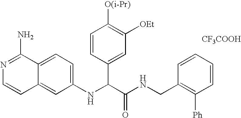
C1(NC(C(NCC2=C([Ph])C=CC=C2)=O)C2=CC([OEt])=C([O(i-Pr)])C=C2)=CC=C2C(=C1)C=CN=C2N.[CF3COOH]
